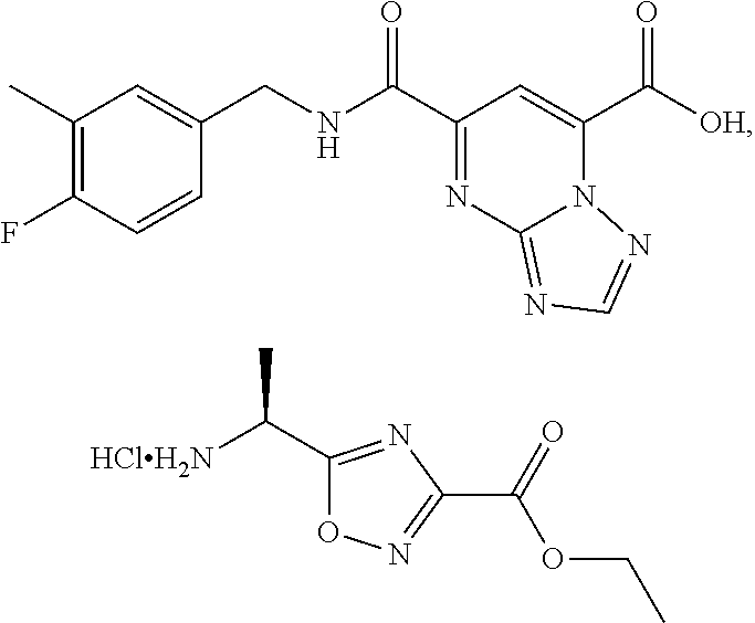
C1(C)=C(F)C=CC(CNC(C2=NC3=NC=NN3C(C([OH])=O)=C2)=O)=C1.C1(C([HClH2N])C)=NC(C(=O)OCC)=NO1
